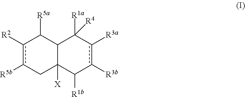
c1([R2])c([R5b])CC2([X])C(C1[R5a])C([R1a])([R4])c([R3a])c([R3b])C2[R1b]
